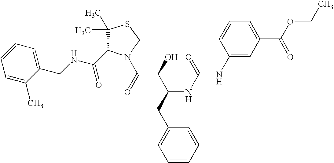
C(NCC1=CC=CC=C1C)(=O)C1C(C)(C)SCN1C(C(C(CC1=CC=CC=C1)NC(=O)NC1=CC(C(=O)OCC)=CC=C1)O)=O
